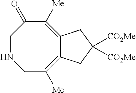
C12=C([Me])CNCC(=O)C([Me])=C1CC([CO2Me])([CO2Me])C2
